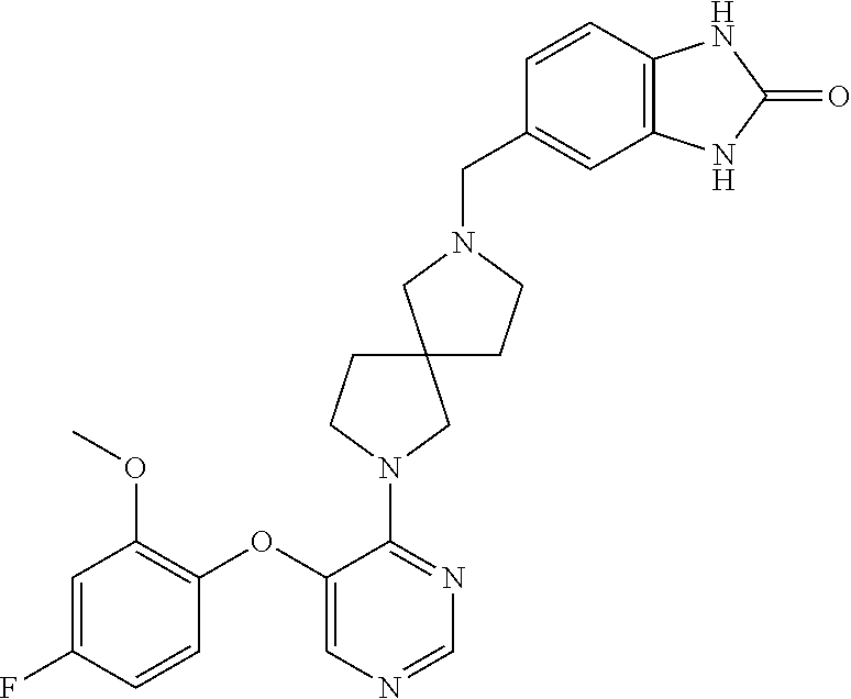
C1=C(F)C=CC(OC2=CN=CN=C2N2CC3(CC2)CCN(CC2=CC4=C(C=C2)NC(=O)N4)C3)=C1OC
